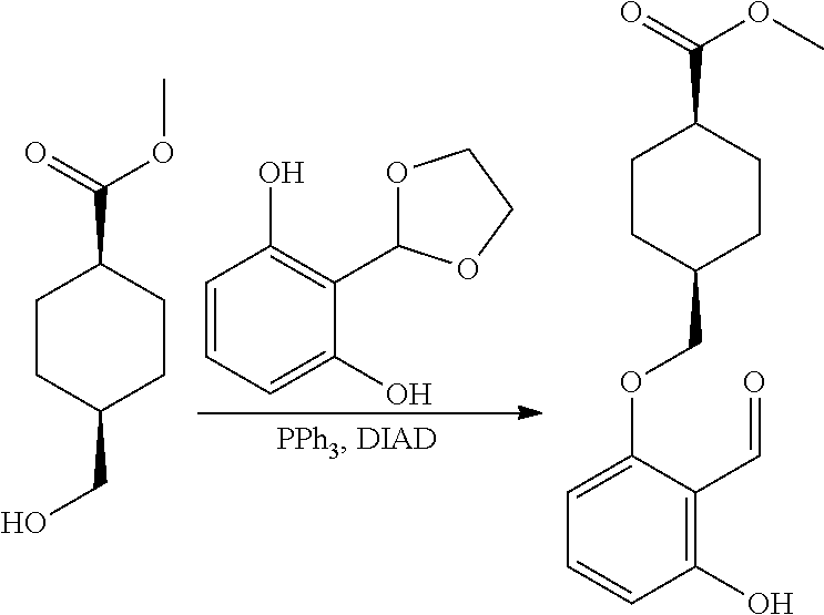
C1=CC=C(O)C(C2OCCO2)=C1O.C1CC(CO)CCC1C(OC)=O.O(C1=CC=CC(O)=C1C=O)CC1CCC(C(OC)=O)CC1
